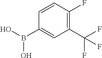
C1=CC(F)=C(C(F)(F)F)C=C1B(O)O
